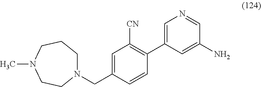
CN1CCN(CC2=CC([CN])=C(C3=CN=CC(N)=C3)C=C2)CCC1
